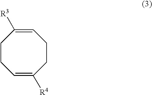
C1CC=C([R4])CCC=C1[R3]
